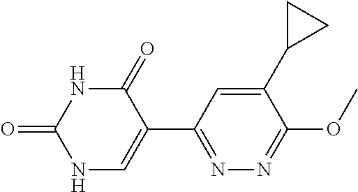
N1C(=O)C(C2=NN=C(OC)C(C3CC3)=C2)=CNC1=O
